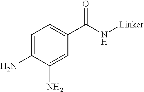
C1=C(N)C(N)=CC(C(N[Linker])=O)=C1
